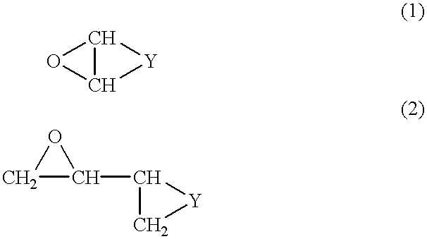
O1C2C1[Y]2.C1(C2C[Y]2)OC1
